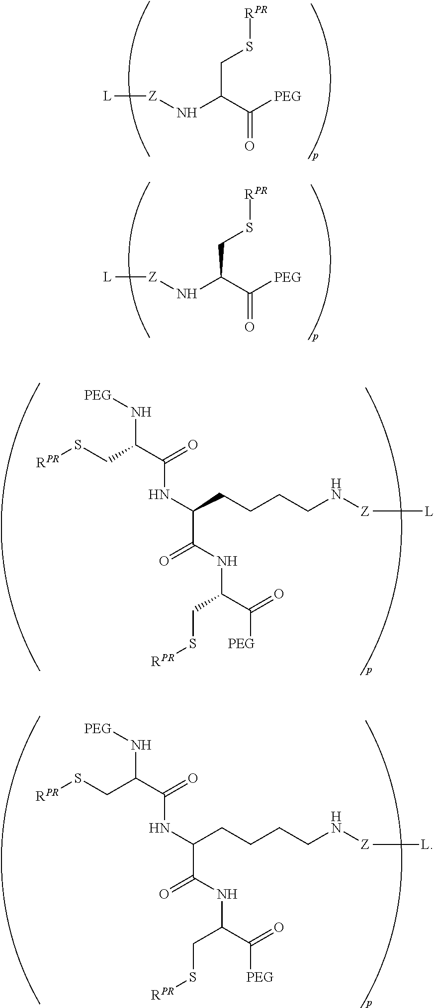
[L][Z]NC(CS[RPR])C([PEG])=O.[L][Z]NC(CS[RPR])C([PEG])=O.[RPR]SCC(C(=O)NC(C(NC(C(=O)[PEG])CS[RPR])=O)CCCCN[Z][L])N[PEG].[RPR]SCC(C(=O)NC(C(NC(C(=O)[PEG])CS[RPR])=O)CCCCN[Z][L])N[PEG]
